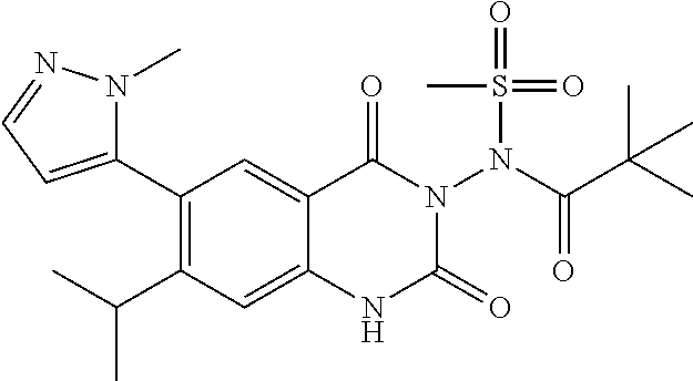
C1(C2=CC=NN2C)=C(C(C)C)C=C2C(=C1)C(=O)N(N(S(C)(=O)=O)C(=O)C(C)(C)C)C(=O)N2
